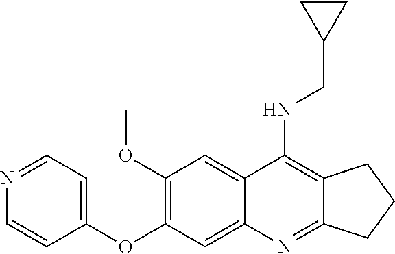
C12=NC3=CC(OC4=CC=NC=C4)=C(OC)C=C3C(NCC3CC3)=C1CCC2
